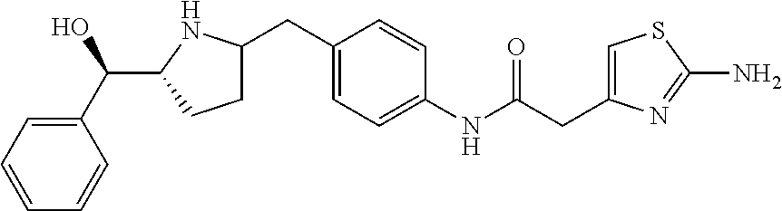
C1(C(C2CCC(CC3=CC=C(NC(CC4=CSC(N)=N4)=O)C=C3)N2)O)=CC=CC=C1
